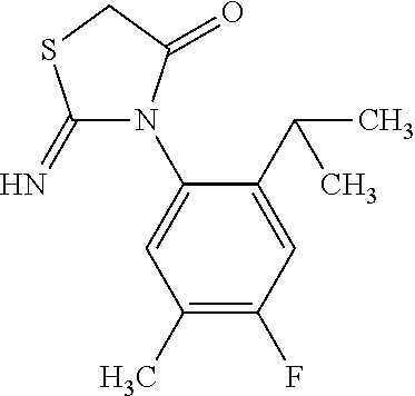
C1(C(C)C)=CC(F)=C(C)C=C1N1C(=N)SCC1=O
